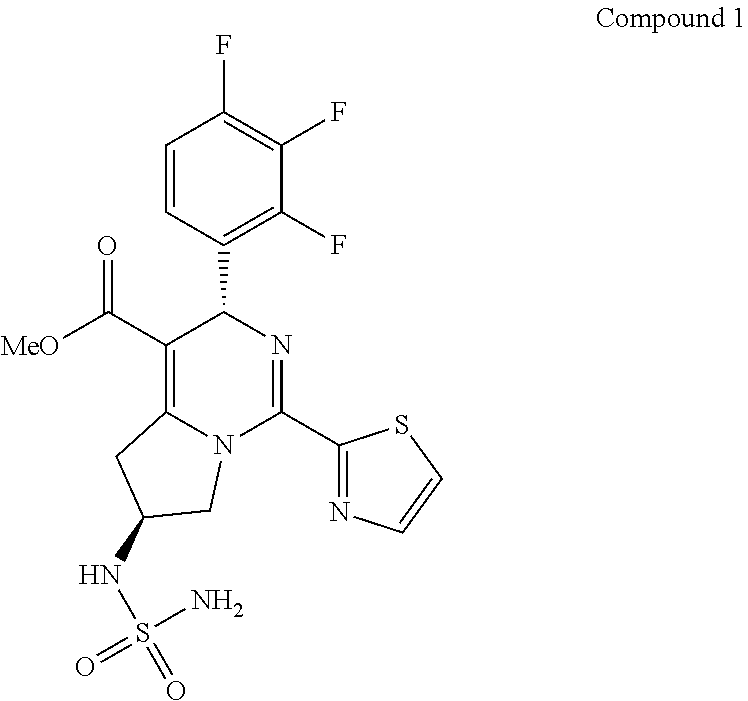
C1=CC(C2N=C(C3=NC=CS3)N3C(=C2C([MeO])=O)CC(NS(=O)(N)=O)C3)=C(F)C(F)=C1F
